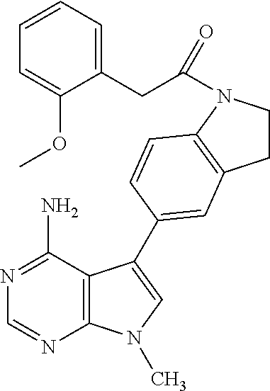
C1=NC2=C(C(N)=N1)C(C1=CC3=C(N(C(CC4=CC=CC=C4OC)=O)CC3)C=C1)=CN2C
